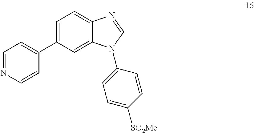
C1=NC=CC(C2=CC=C3C(=C2)N(C2=CC=C([SO2Me])C=C2)C=N3)=C1
